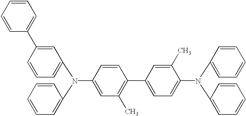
C1=C(C)C(N(C2=CC=CC=C2)C2=CC=CC=C2)=CC=C1C1=C(C)C=C(N(C2=CC=CC(C3=CC=CC=C3)=C2)C2=CC=CC=C2)C=C1
